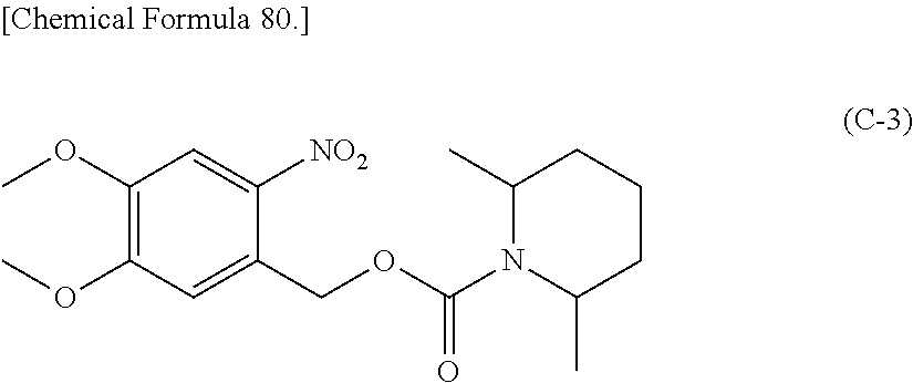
C1(OC)=C(OC)C=C(COC(N2C(C)CCCC2C)=O)C([NO2])=C1
